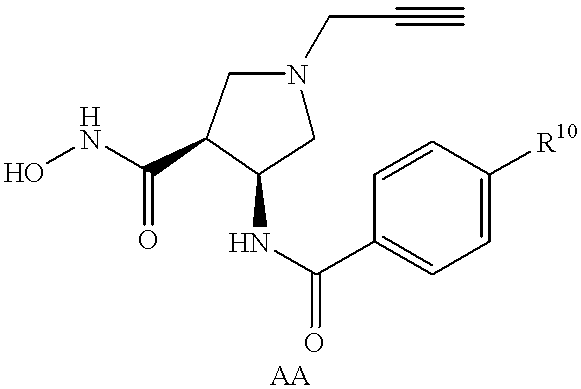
N(O)C(=O)C1C(NC(=O)C2=CC=C([R10])C=C2)CN(CC#C)C1
